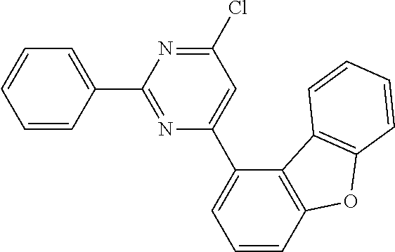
C1=C(C2=NC(C3=CC=CC4=C3C3=C(C=CC=C3)O4)=CC(Cl)=N2)C=CC=C1
